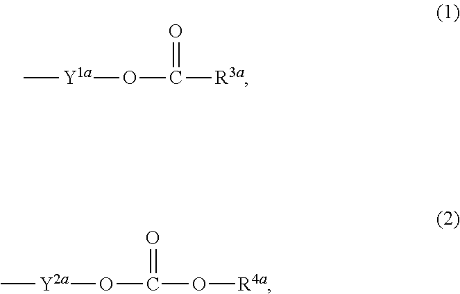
C[Y1a]OC([R3a])=O.C[Y2a]OC(O[R4a])=O
